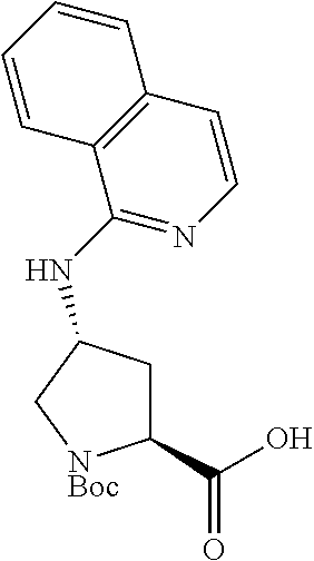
C1(C(O)=O)CC(NC2=NC=CC3=C2C=CC=C3)C[NBoc]1
